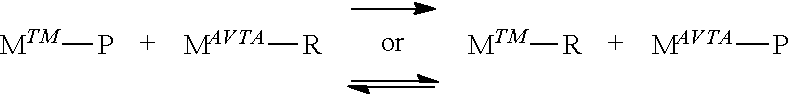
[MTM]P.[MAVTA][R].[MTM][R].[MAVTA]P
